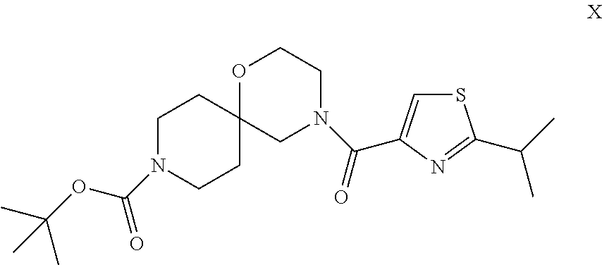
S1C=C(C(N2CCOC3(C2)CCN(C(=O)OC(C)(C)C)CC3)=O)N=C1C(C)C
